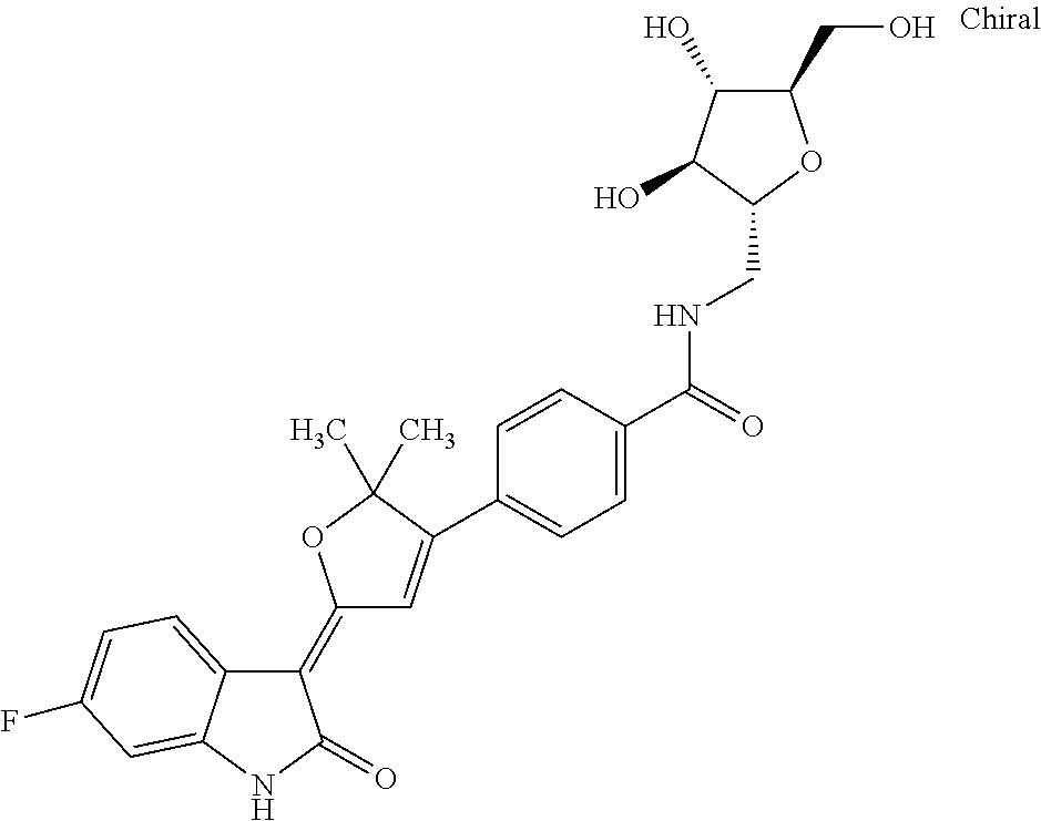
C1(=C2C=C(C3=CC=C(C(=O)NCC4C(O)C(O)C(CO)O4)C=C3)C(C)(C)O2)C2=CC=C(F)C=C2NC1=O
